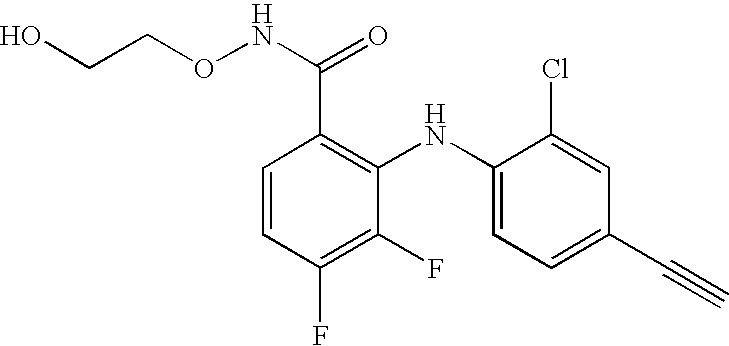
C1=CC(F)=C(F)C(NC2=CC=C(C#C)C=C2Cl)=C1C(NOCCO)=O
